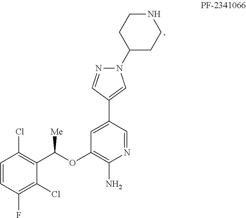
N1=CC(C2=CN(C3CCNCC3)N=C2)=CC(OC(C2=C(Cl)C=CC(F)=C2Cl)[Me])=C1N
